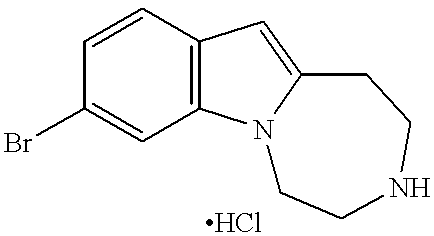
C1(Br)=CC2=C(C=C1)C=C1N2CCNCC1
